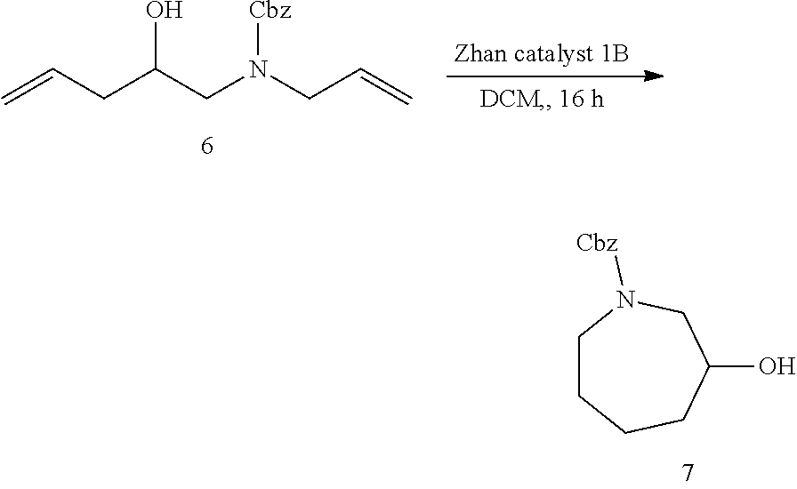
C(CC(CN(CC=C)[Cbz])O)=C.C1CCCC(O)CN1[Cbz]
